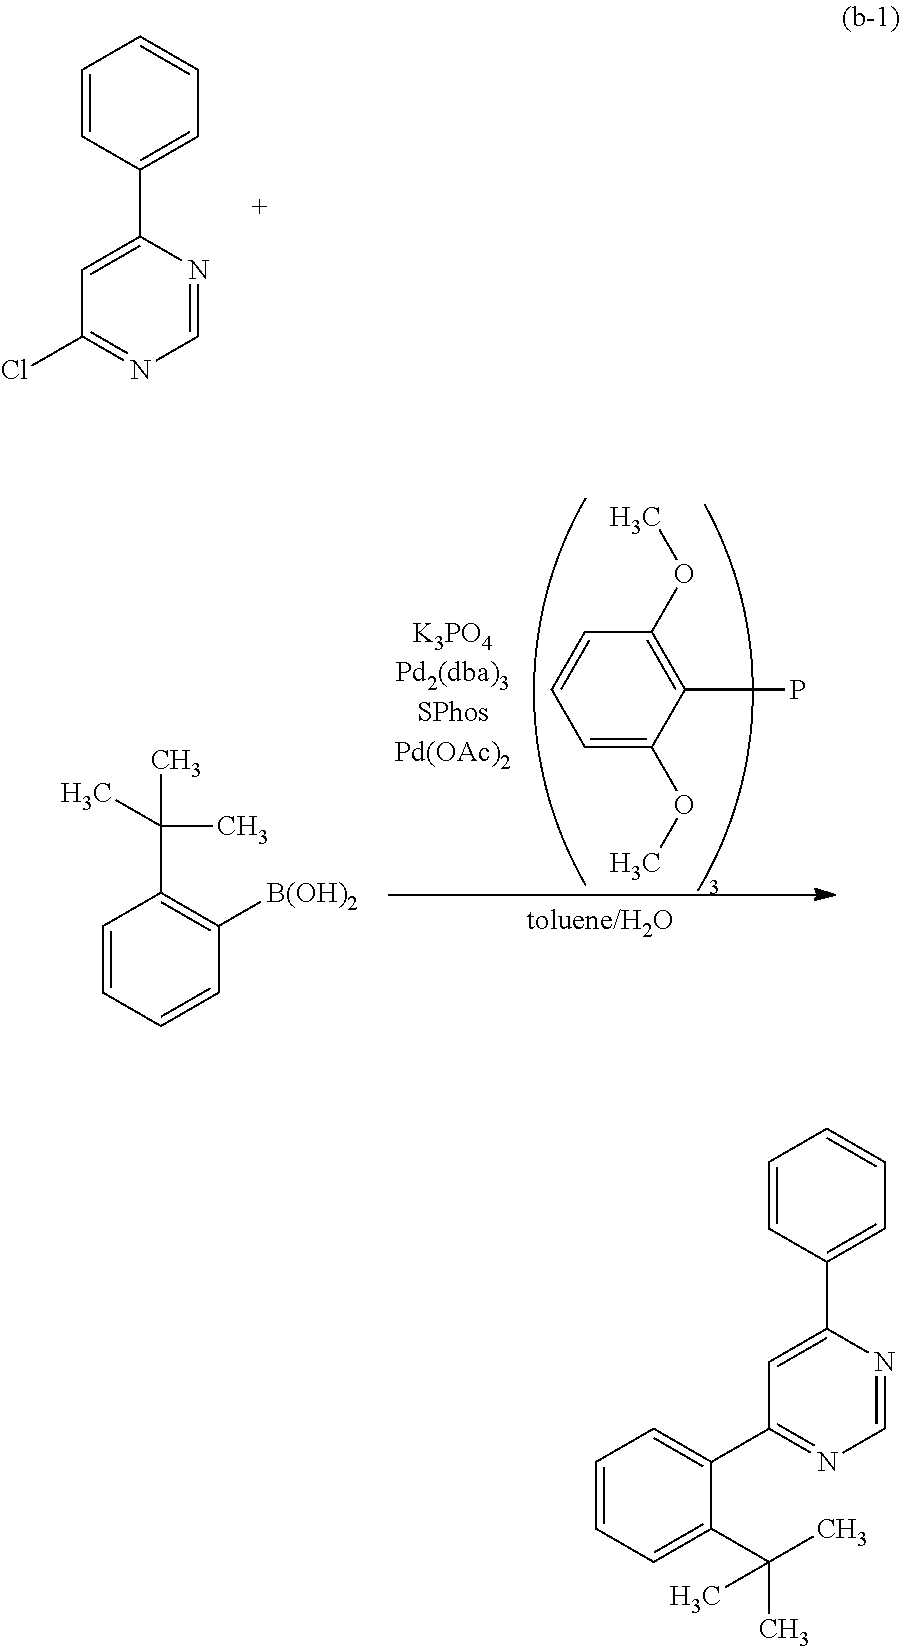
C1=CC(C2=CC(Cl)=NC=N2)=CC=C1.C1=C(OC)C(P)=C(OC)C=C1.C1=CC=CC([B(OH)2])=C1C(C)(C)C.C1=CC(C2=CC(C3=CC=CC=C3C(C)(C)C)=NC=N2)=CC=C1
